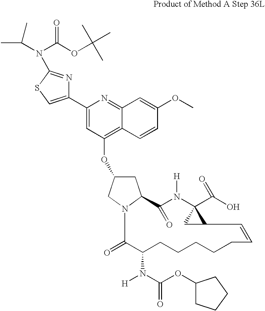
C1C(OC2=C3C(=NC(C4=CSC(N(C(C)C)C(OC(C)(C)C)=O)=N4)=C2)C=C(OC)C=C3)CN2C1C(=O)N([H])C1(C(O)=O)CC1C=CCCCCCC(N(C(OC1CCCC1)=O)[H])C2=O
